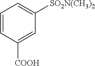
C1=CC([COOH])=CC([SO2N(CH3)2])=C1
